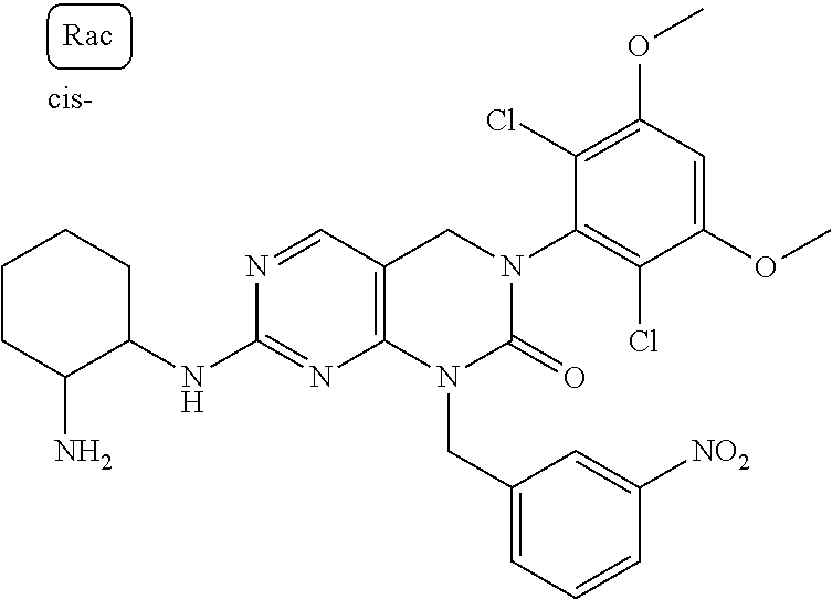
C1CC(N)C(NC2=NC3=C(C=N2)CN(C2=C(Cl)C(OC)=CC(OC)=C2Cl)C(=O)N3CC2=CC=CC([NO2])=C2)CC1
